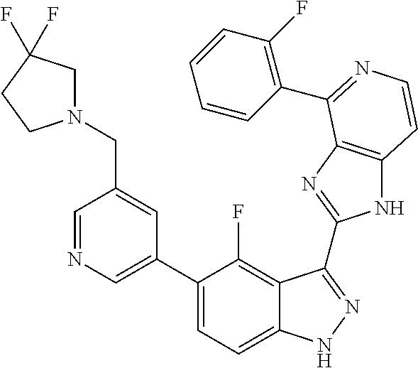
C1=C(C2=CC=C3C(=C2F)C(C2=NC4=C(N2)C=CN=C4C2=C(F)C=CC=C2)=NN3)C=C(CN2CC(F)(F)CC2)C=N1
